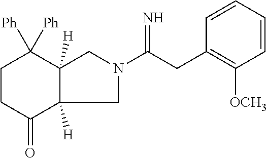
C1CC(=O)C2([H])CN(C(=N)CC3=C([OCH3])C=CC=C3)CC2([H])C1([Ph])[Ph]
